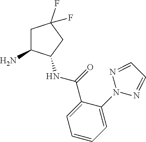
C1C(N)C(NC(C2=CC=CC=C2N2N=CC=N2)=O)CC1(F)F
